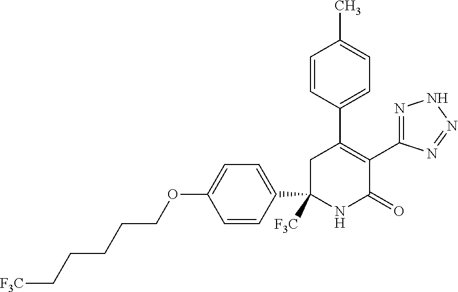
C1=CC(C2([F3C])NC(=O)C(C3=NNN=N3)=C(C3=CC=C(C)C=C3)C2)=CC=C1OCCCCC[F3C]
